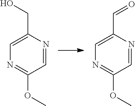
C1=NC(CO)=CN=C1OC.C1=NC(C=O)=CN=C1OC
